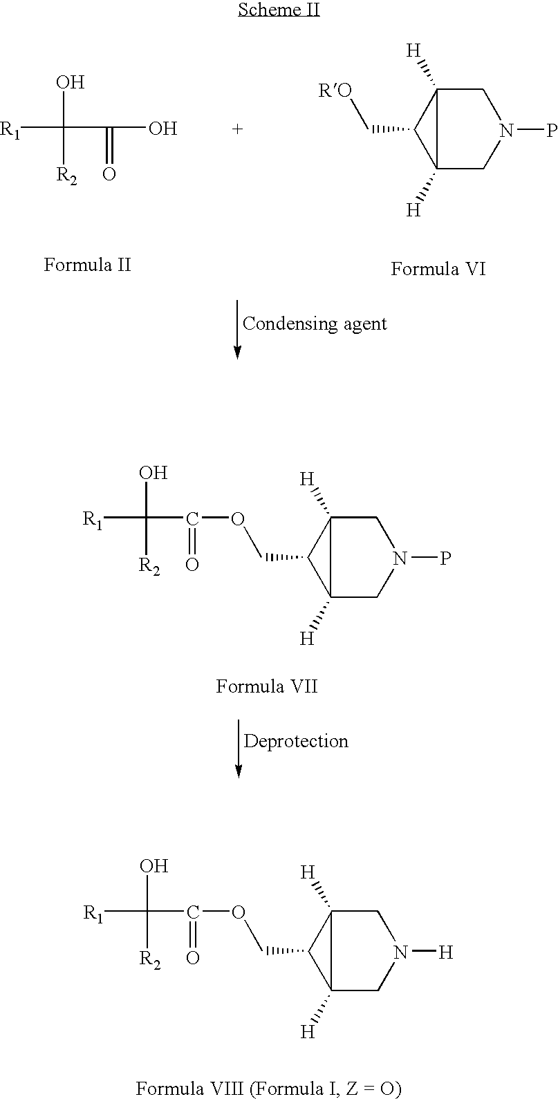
[R1]C(O)([R2])C(=O)O.C12([H])CN(P)CC1([H])C2C[RO].C12([H])CN(P)CC1([H])C2COC(C(O)([R2])[R1])=O.C12([H])CN([H])CC1([H])C2COC(C(O)([R2])[R1])=O
